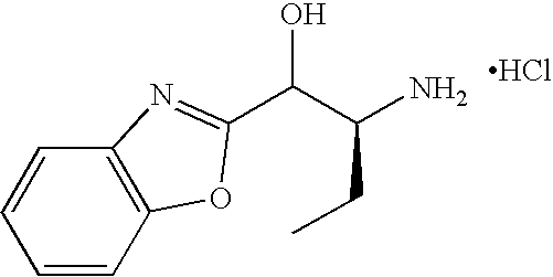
C12=C(C=CC=C1)N=C(C(C(N)CC)O)O2.Cl
